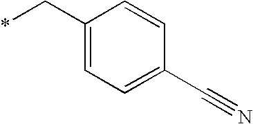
C1(C*)=CC=C(C#N)C=C1
